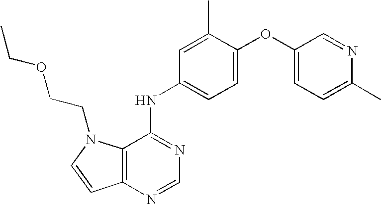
C12=C(N=CN=C1NC1=CC=C(OC3=CC=C(C)N=C3)C(C)=C1)C=CN2CCOCC
